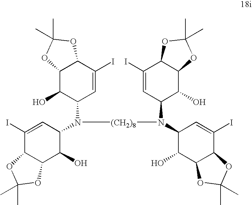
C1(I)=CC(N([(CH2)8]N(C2C(O)C3C(C(I)=C2)OC(C)(C)O3)C2C(O)C3C(C(I)=C2)OC(C)(C)O3)C2C=C(I)C3C(C2O)OC(C)(C)O3)C(O)C2C1OC(C)(C)O2
